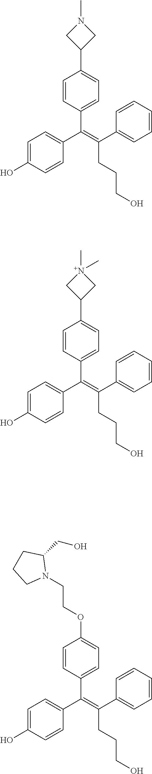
C(=C(C1=CC=CC=C1)CCCO)(C1=CC=C(O)C=C1)C1=CC=C(C2CN(C)C2)C=C1.C(=C(C1=CC=CC=C1)CCCO)(C1=CC=C(O)C=C1)C1=CC=C(C2C[N+](C)(C)C2)C=C1.C(=C(C1=CC=CC=C1)CCCO)(C1=CC=C(O)C=C1)C1=CC=C(OCCN2C(CO)CCC2)C=C1
